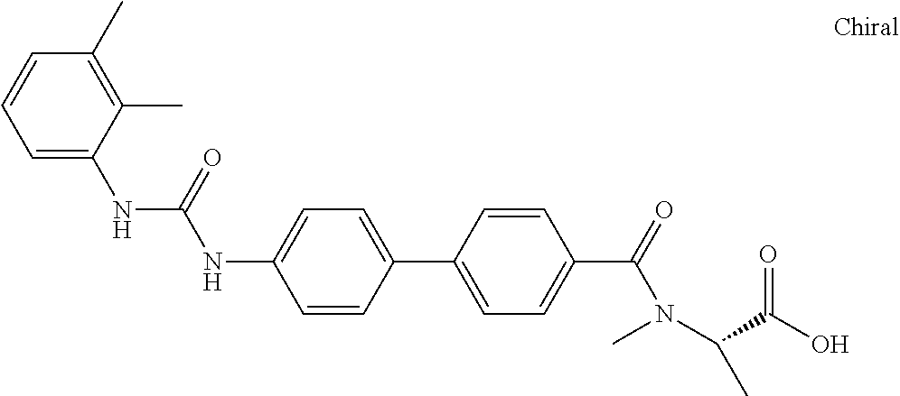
N(C1=CC=C(C2=CC=C(C(N(C)C(C(O)=O)C)=O)C=C2)C=C1)C(=O)NC1=CC=CC(C)=C1C
